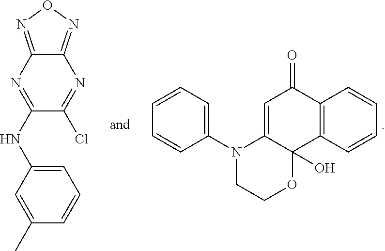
C1=C2C(O)(C3=C(C1=O)C=CC=C3)OCCN2C1=CC=CC=C1.C1=C(NC2=NC3=NON=C3N=C2Cl)C=C(C)C=C1
